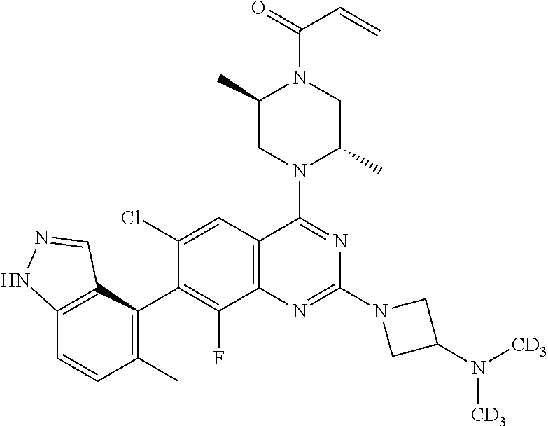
C12=C(C(C3=C(F)C4=C(C=C3Cl)C(N3C(C)CN(C(=O)C=C)C(C)C3)=NC(N3CC(N([CD3])[CD3])C3)=N4)=C(C)C=C1)C=NN2
